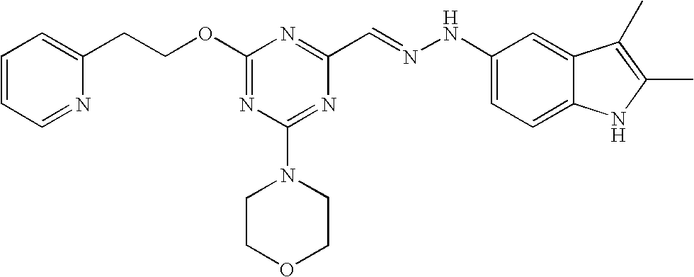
C(COC1=NC(N2CCOCC2)=NC(C=NNC2=CC=C3C(=C2)C(C)=C(C)N3)=N1)C1=CC=CC=N1
